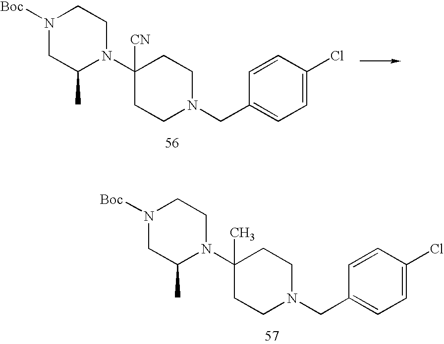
N1([Boc])CC(C)N(C2([CN])CCN(CC3=CC=C(Cl)C=C3)CC2)CC1.N1([Boc])CC(C)N(C2(C)CCN(CC3=CC=C(Cl)C=C3)CC2)CC1
